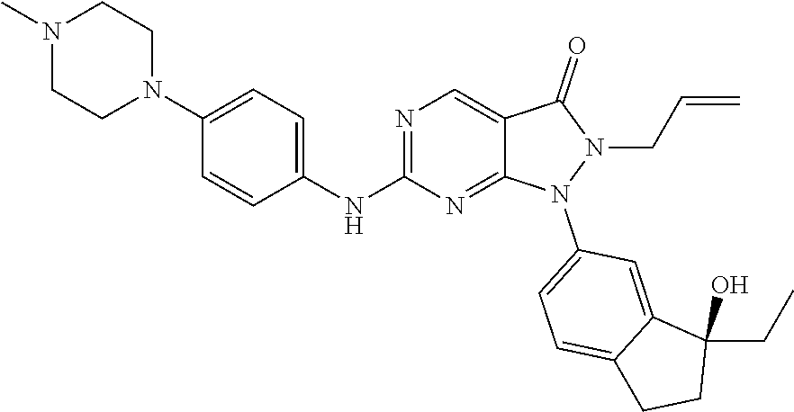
N1(C)CCN(C2=CC=C(NC3=NC=C4C(=N3)N(C3=CC=C5C(=C3)C(CC)(O)CC5)N(CC=C)C4=O)C=C2)CC1
